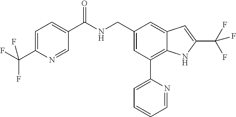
C1=C(C(F)(F)F)N=CC(C(NCC2=CC(C3=CC=CC=N3)=C3C(=C2)C=C(C(F)(F)F)N3)=O)=C1
